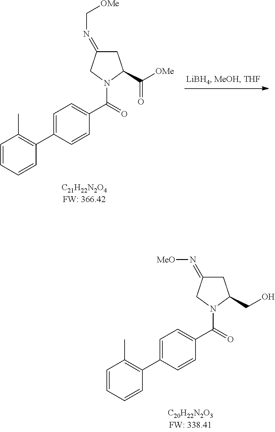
C1=CC=CC(C2=CC=C(C(=O)N3CC(=N[MeO])CC3CO)C=C2)=C1C.C1=CC=CC(C2=CC=C(C(=O)N3CC(=NC[OMe])CC3C([OMe])=O)C=C2)=C1C
